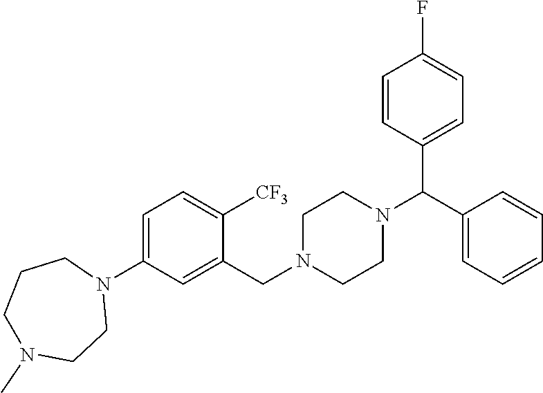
C1=C(N2CCCN(C)CC2)C=C(CN2CCN(C(C3=CC=C(F)C=C3)C3=CC=CC=C3)CC2)C([CF3])=C1
